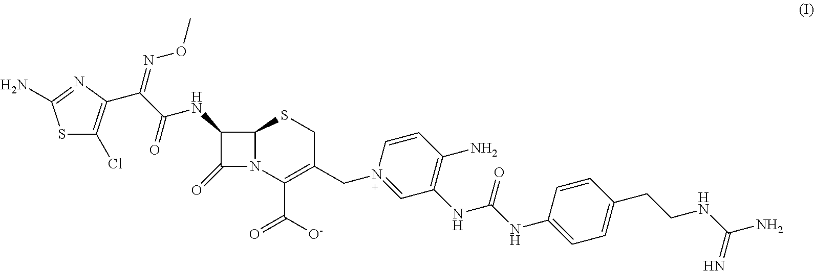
S1C(Cl)=C(C(C(=O)NC2C(=O)N3C2SCC(CN2=CC(NC(=O)NC4=CC=C(CCNC(N)=N)C=C4)=C(N)C=C2)=C3C([O-])=O)=NOC)N=C1N
